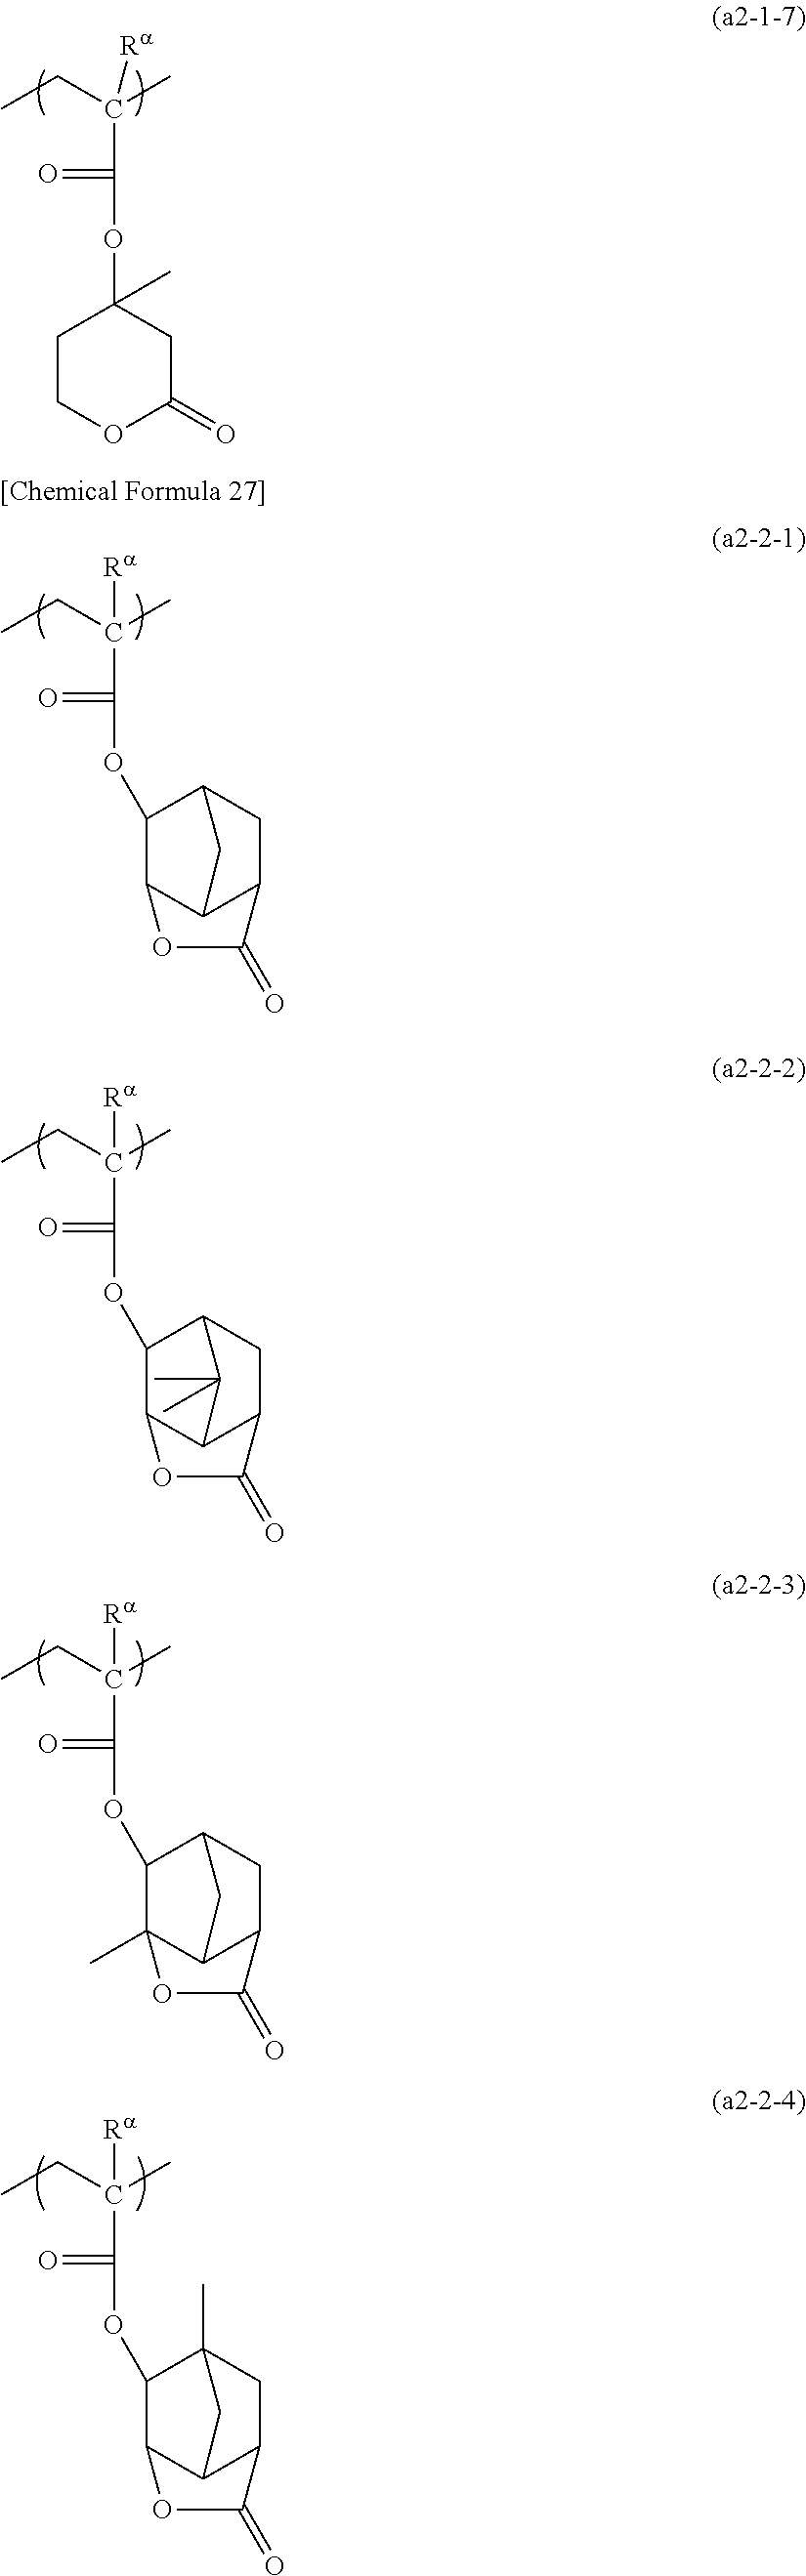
CCC(C)([Ra])C(OC1(C)CCOC(=O)C1)=O.CCC(C)([Ra])C(OC1C2C3C(CC1C3)C(=O)O2)=O.CCC(C)([Ra])C(OC1C2C3C(CC1C3(C)C)C(=O)O2)=O.CCC(C)([Ra])C(OC1C2(C)C3C(CC1C3)C(=O)O2)=O.CCC(C)([Ra])C(OC1C2C3C(CC1(C)C3)C(=O)O2)=O
